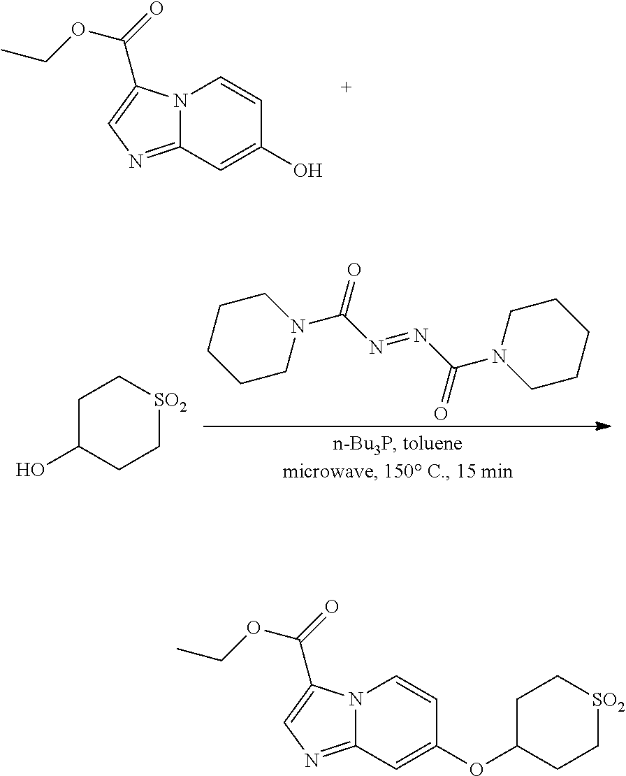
N12C(=NC=C1C(=O)OCC)C=C(O)C=C2.N1(C(N=NC(N2CCCCC2)=O)=O)CCCCC1.C1C(O)CC[SO2]C1.N12C(=NC=C1C(=O)OCC)C=C(OC1CC[SO2]CC1)C=C2
